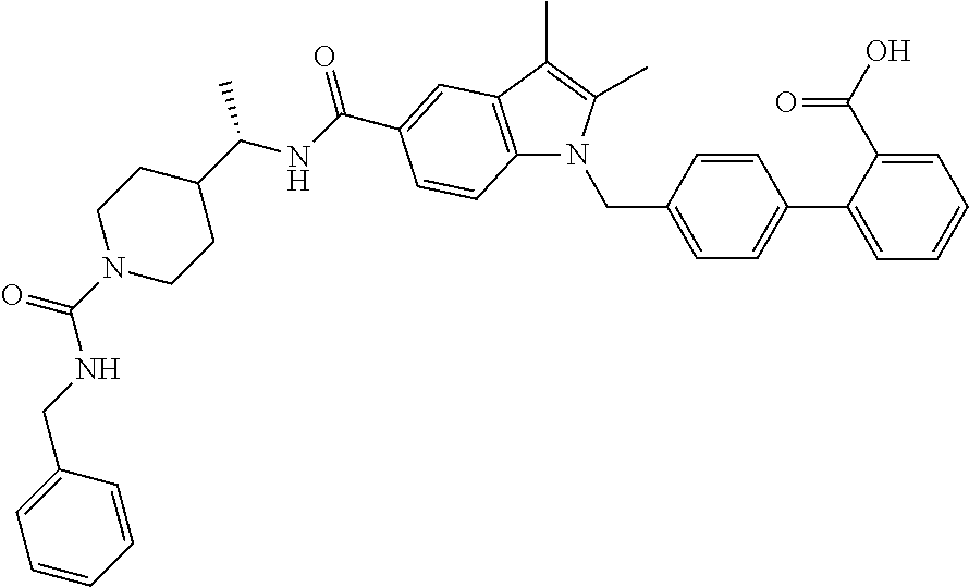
C(C1=CC=C(C2=CC=CC=C2C(O)=O)C=C1)N1C2=C(C(C)=C1C)C=C(C(NC(C1CCN(C(=O)NCC3=CC=CC=C3)CC1)C)=O)C=C2
